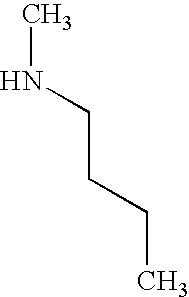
CNCCCC
